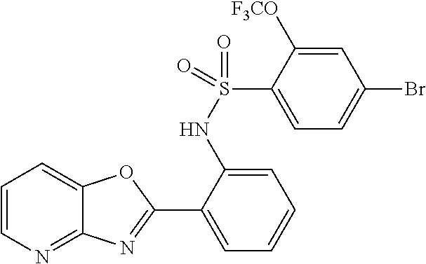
C1(C2=NC3=NC=CC=C3O2)=CC=CC=C1NS(C1=CC=C(Br)C=C1[F3CO])(=O)=O
